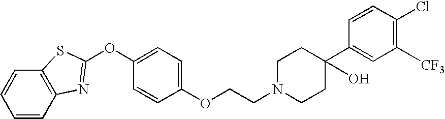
C1=CC2=C(C=C1)SC(OC1=CC=C(OCCN3CCC(O)(C4=CC([CF3])=C(Cl)C=C4)CC3)C=C1)=N2
